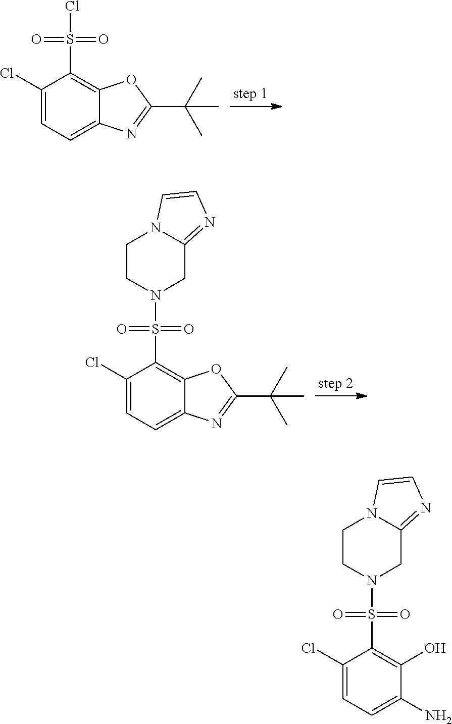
C1(Cl)=CC=C2C(=C1S(Cl)(=O)=O)OC(C(C)(C)C)=N2.C1(Cl)=CC=C2C(=C1S(N1CC3=NC=CN3CC1)(=O)=O)OC(C(C)(C)C)=N2.C1(Cl)=CC=C(N)C(O)=C1S(N1CC2=NC=CN2CC1)(=O)=O
